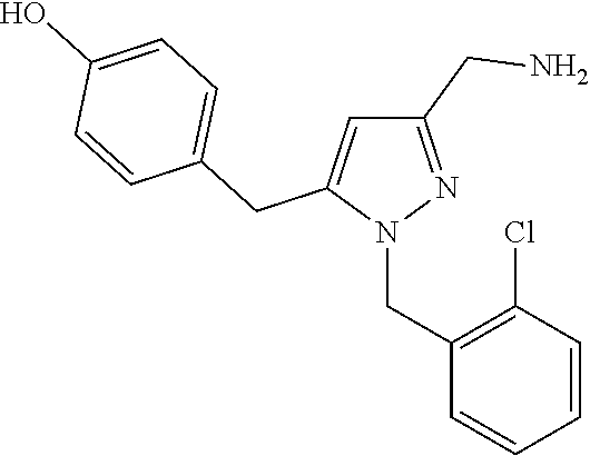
N1(CC2=C(Cl)C=CC=C2)N=C(CN)C=C1CC1=CC=C(O)C=C1
